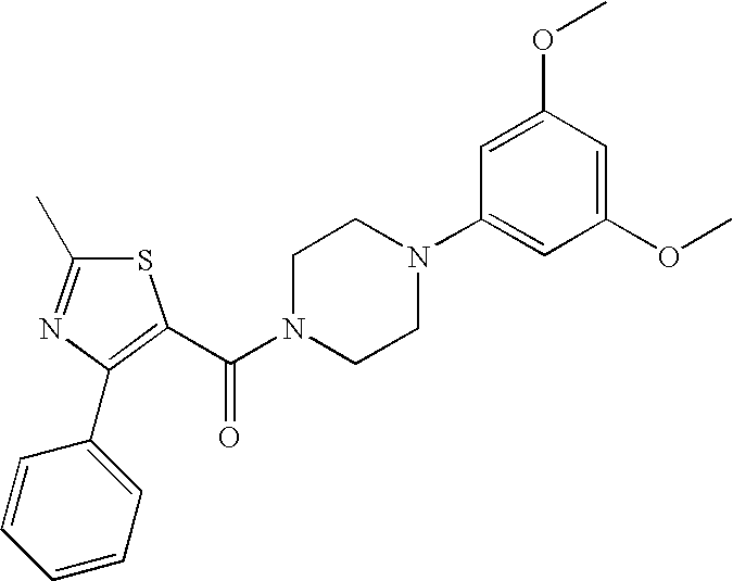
S1C(C)=NC(C2=CC=CC=C2)=C1C(N1CCN(C2=CC(OC)=CC(OC)=C2)CC1)=O
